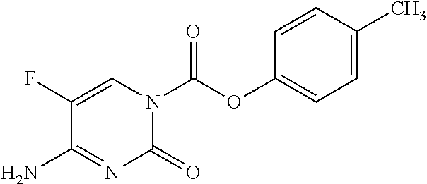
C1(F)=CN(C(OC2=CC=C(C)C=C2)=O)C(=O)N=C1N
